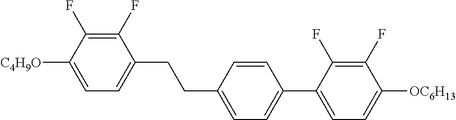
C1(F)=C(F)C([C4H9O])=CC=C1CCC1=CC=C(C2=CC=C([OC6H13])C(F)=C2F)C=C1
